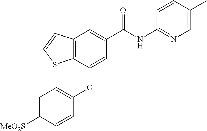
C12=C(C(OC3=CC=C([MeO2S])C=C3)=CC(C(NC3=NC=C(C)C=C3)=O)=C1)SC=C2
